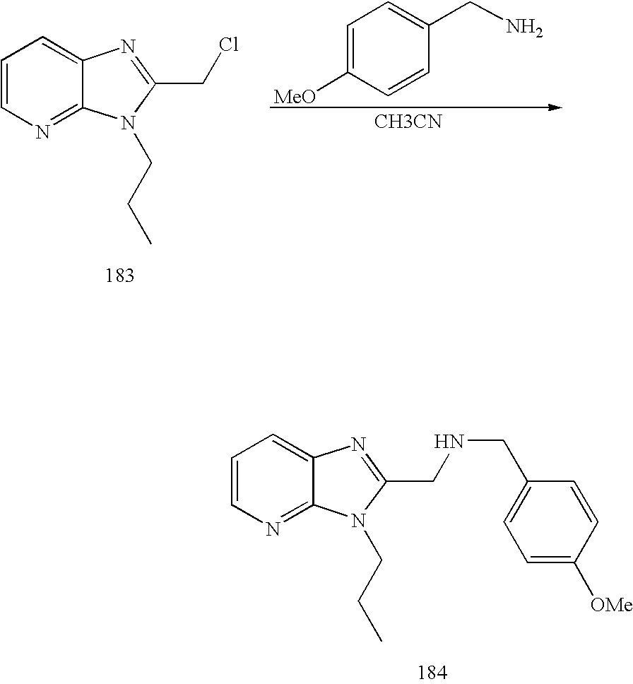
C1=CN=C2C(=C1)N=C(CCl)N2CCC.C1=C([MeO])C=CC(CN)=C1.[CH3CN].C1=CN=C2C(=C1)N=C(CNCC1=CC=C([OMe])C=C1)N2CCC
